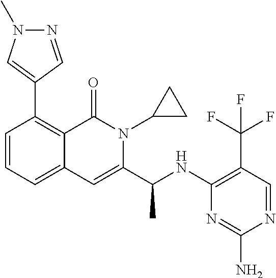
C1=CC=C2C(=C1C1=CN(C)N=C1)C(=O)N(C1CC1)C(C(NC1=C(C(F)(F)F)C=NC(N)=N1)C)=C2
